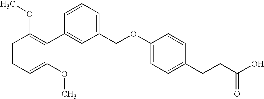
C1(C2=CC(COC3=CC=C(CCC(O)=O)C=C3)=CC=C2)=C(OC)C=CC=C1OC
